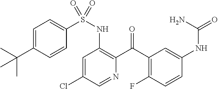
C1=C(C(C)(C)C)C=CC(S(NC2=C(C(C3=C(F)C=CC(NC(=O)N)=C3)=O)N=CC(Cl)=C2)(=O)=O)=C1
